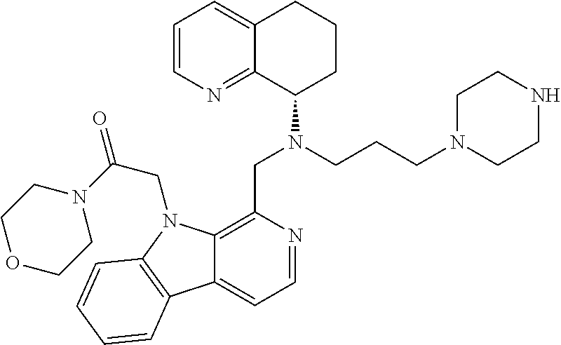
C1=CN=C2C(=C1)CCCC2N(CCCN1CCNCC1)CC1=C2C(=CC=N1)C1=C(N2CC(=O)N2CCOCC2)C=CC=C1
